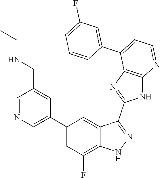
C1=NC=C(C2=CC(F)=C3C(=C2)C(C2=NC4=C(N2)N=CC=C4C2=CC(F)=CC=C2)=NN3)C=C1CNCC
